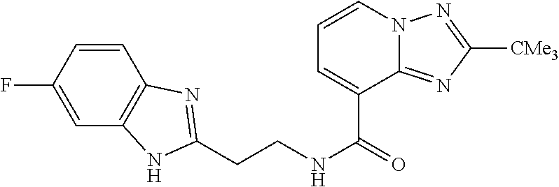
C1=CC(F)=CC2=C1N=C(CCNC(=O)C1=CC=CN3C1=NC([CMe3])=N3)N2
